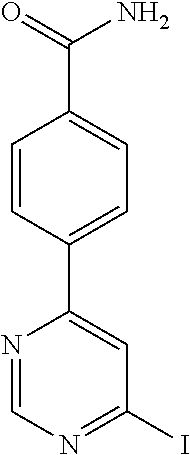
C1(C2=CC(I)=NC=N2)=CC=C(C(N)=O)C=C1
